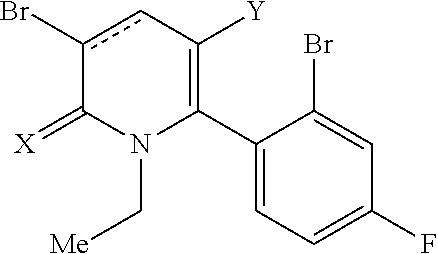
C1(C2=C([Y])cc(Br)C(=[X])N2C[Me])=CC=C(F)C=C1Br
